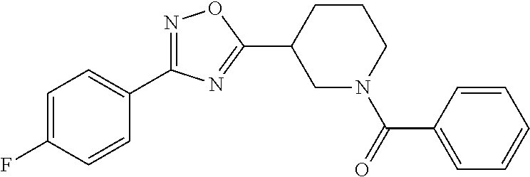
C1=C(F)C=CC(C2=NOC(C3CN(C(=O)C4=CC=CC=C4)CCC3)=N2)=C1
